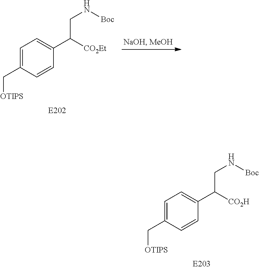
C1=C(C[OTIPS])C=CC(C([CO2Et])CN[Boc])=C1.C1=C(C[OTIPS])C=CC(C([CO2H])CN[Boc])=C1
